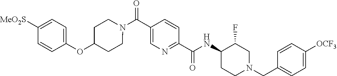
N(C(C1=NC=C(C(=O)N2CCC(OC3=CC=C([SO2Me])C=C3)CC2)C=C1)=O)C1CCN(CC2=CC=C([OCF3])C=C2)CC1F
